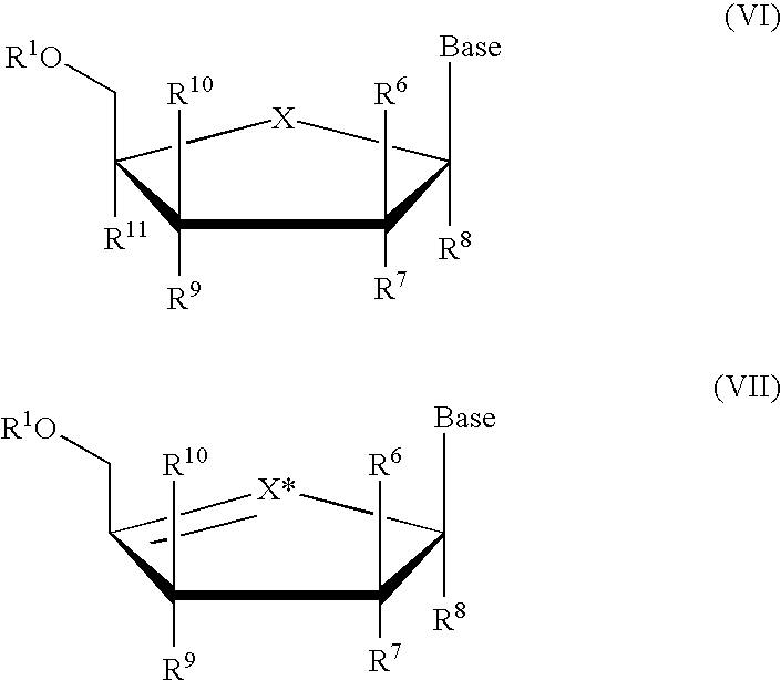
C1([R11])(C[R1O])C([R9])([R10])C([R7])([R6])C([R8])([Base])[X]1.C1(C[R1O])=[X*]C([R8])([Base])C([R7])([R6])C1([R9])[R10]
